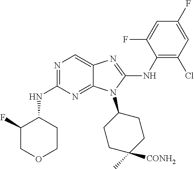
N1=C(NC2C(F)COCC2)N=C2C(=C1)N=C(NC1=C(Cl)C=C(F)C=C1F)N2C1CCC([CONH2])(C)CC1
